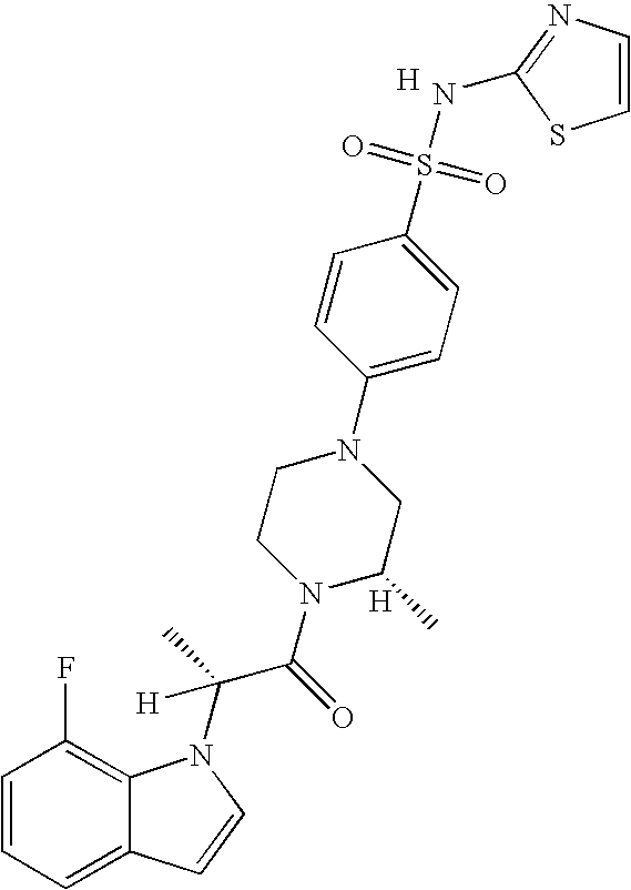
C1=CC=C2C(=C1F)N(C(C(N1C(C)CN(C3=CC=C(S(=O)(=O)NC4=NC=CS4)C=C3)CC1)=O)(C)[H])C=C2.[H].[H]
